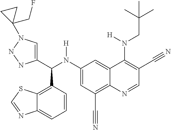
C1(N(C(C2=CN(C3(CF)CC3)NN2)C2=C3C(=CC=C2)N=CS3)[H])=CC(C#N)=C2C(=C1)C(N(CC(C)(C)C)[H])=C(C#N)C=N2
